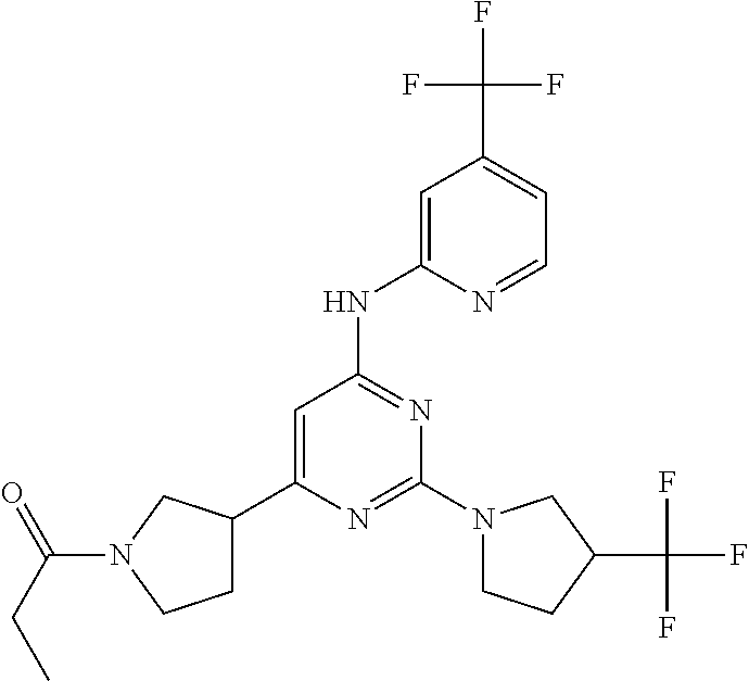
N1=C(N2CCC(C(F)(F)F)C2)N=C(NC2=CC(C(F)(F)F)=CC=N2)C=C1C1CCN(C(CC)=O)C1
